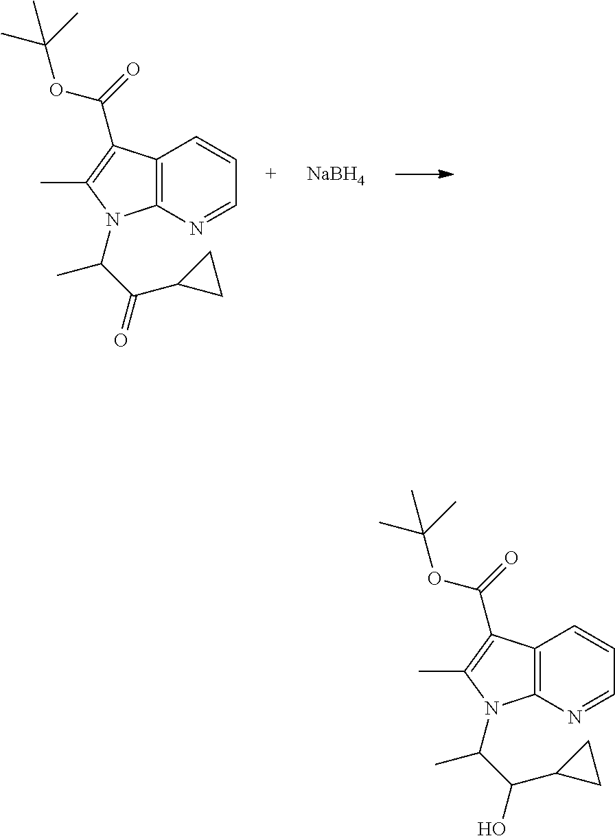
C12=C(N=CC=C1)N(C(C(=O)C1CC1)C)C(C)=C2C(=O)OC(C)(C)C.[NaBH4].C12=C(N=CC=C1)N(C(C(O)C1CC1)C)C(C)=C2C(=O)OC(C)(C)C
